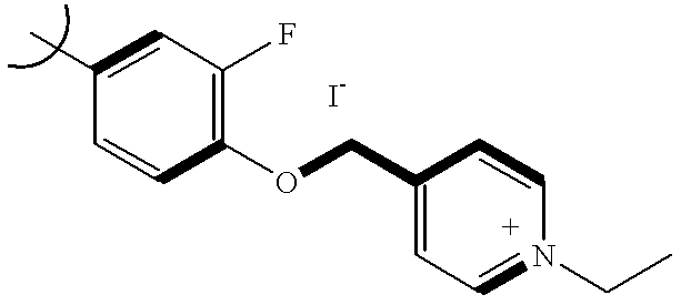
C1(C)=CC(F)=C(OCC2=CC=N(CC)C=C2)C=C1
